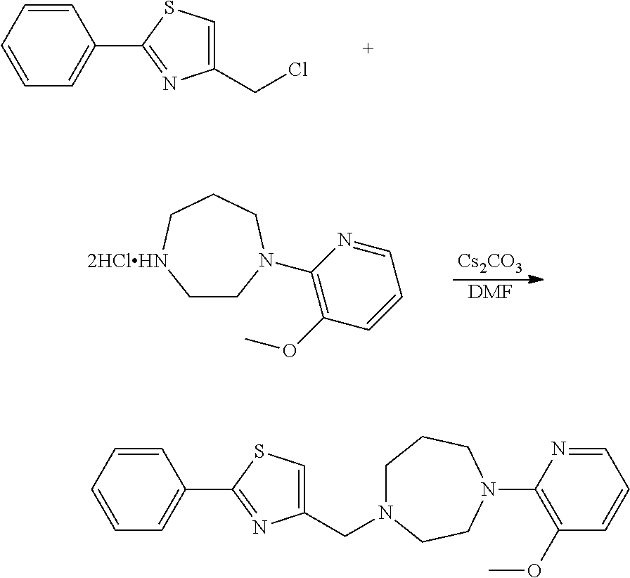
C1=CC=CC=C1C1=NC(CCl)=CS1.[Cs2CO3].[DMF].C1CN(C2=C(OC)C=CC=N2)CCC[2HClHN]1.C1=CC=CC=C1C1=NC(CN2CCCN(C3=C(OC)C=CC=N3)CC2)=CS1
